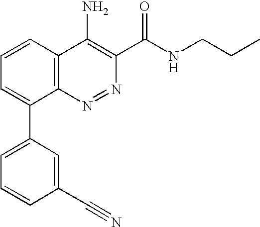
C1(C#N)=CC(C2=CC=CC3=C2N=NC(C(NCCC)=O)=C3N)=CC=C1
